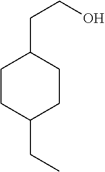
C1CC(CC)CCC1CCO
